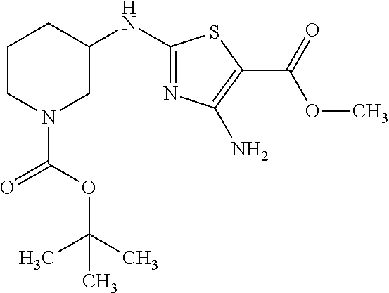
C1CN(C(=O)OC(C)(C)C)CC(NC2=NC(N)=C(C(OC)=O)S2)C1
